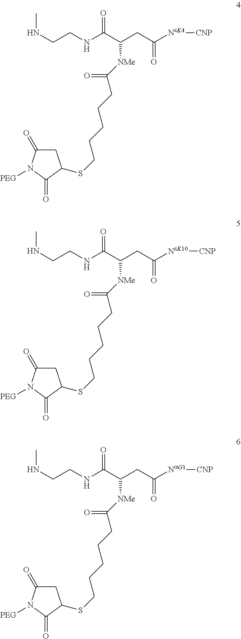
[NeK4]([CNP])(C(CC(C(NCCNC)=O)[NMe]C(CCCCCSC1CC(=O)N([PEG])C1=O)=O)=O)C.[NeK10]([CNP])(C(CC(C(NCCNC)=O)[NMe]C(CCCCCSC1CC(=O)N([PEG])C1=O)=O)=O)C.[NaG1]([CNP])(C(CC(C(NCCNC)=O)[NMe]C(CCCCCSC1CC(=O)N([PEG])C1=O)=O)=O)C
